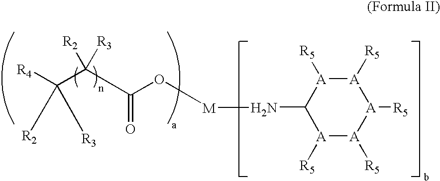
[R4]C(C(C(O[M]NC1[A]([R5])[A]([R5])[A]([R5])[A]([R5])[A]1[R5])=O)([R2])[R3])([R2])[R3]
